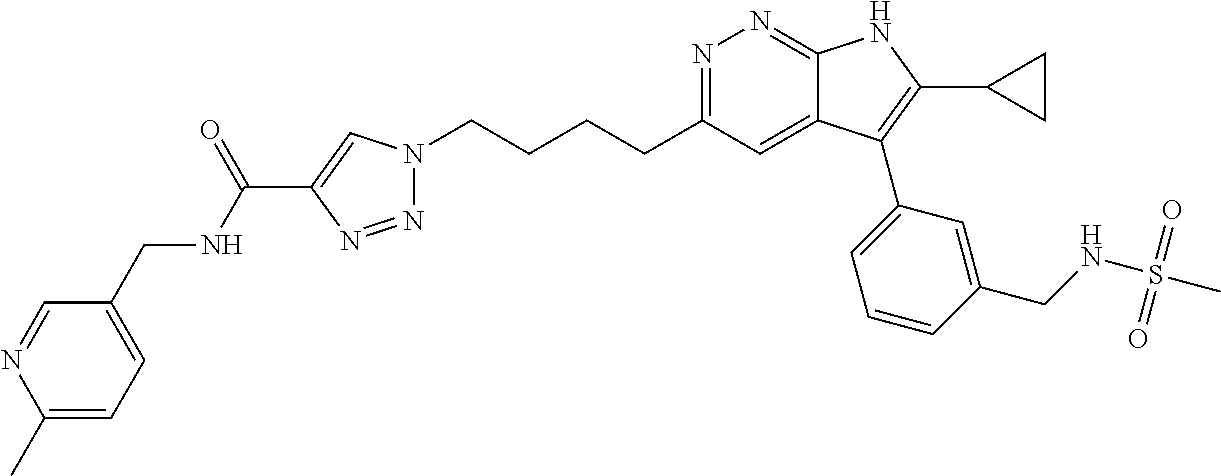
N1=C(CCCCN2N=NC(C(NCC3=CC=C(C)N=C3)=O)=C2)C=C2C(=N1)NC(C1CC1)=C2C1=CC=CC(CNS(C)(=O)=O)=C1
